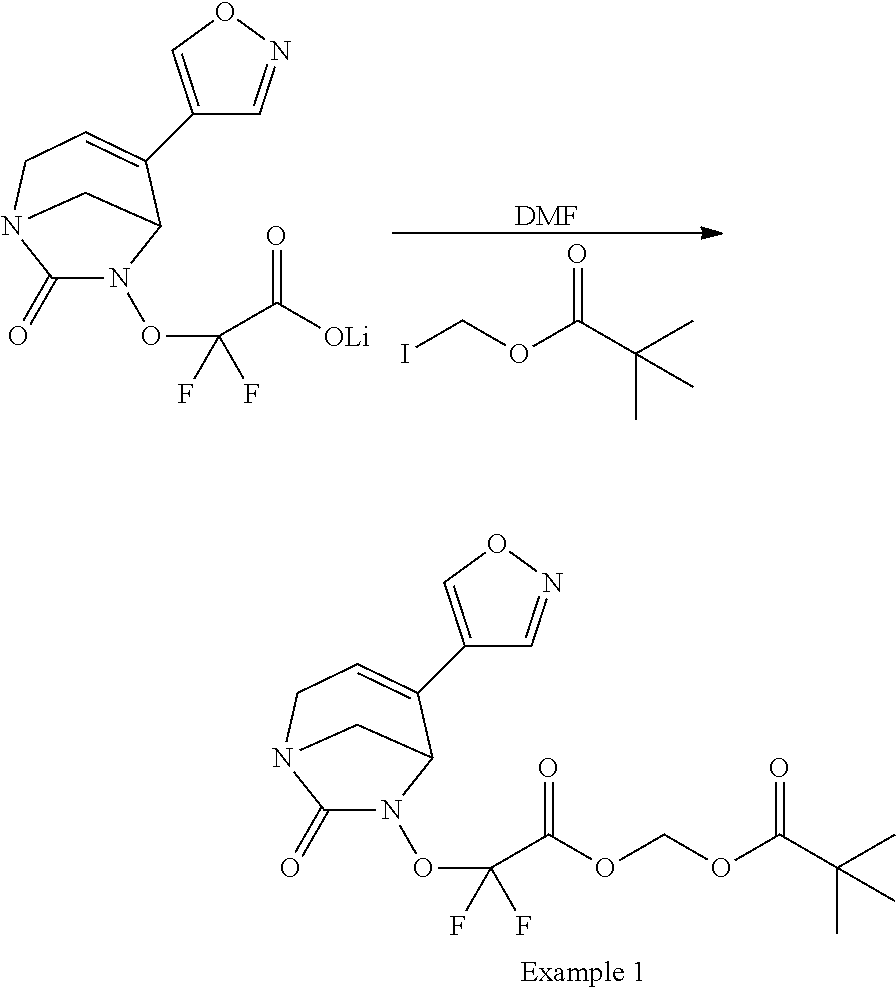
C1(=O)N(OC(C([OLi])=O)(F)F)C2C(C3=CON=C3)=CCN1C2.O=C(C(C)(C)C)OCI.[DMF].C1(=O)N(OC(C(=O)OCOC(=O)C(C)(C)C)(F)F)C2C(C3=CON=C3)=CCN1C2
